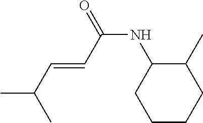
C1C(NC(C=CC(C)C)=O)C(C)CCC1
